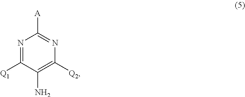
N1=C([Q1])C(N)=C([Q2])N=C1[A]
